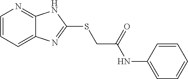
C12=CC=CN=C1NC(SCC(NC1=CC=CC=C1)=O)=N2
